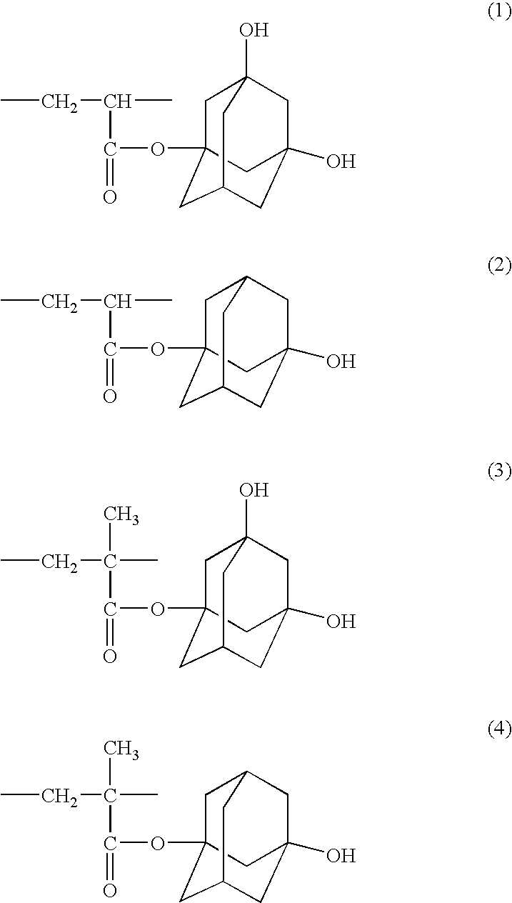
CCC(C)C(=O)OC12CC3(O)CC(O)(CC(C1)C3)C2.CCC(C)C(=O)OC12CC3CC(O)(CC(C1)C3)C2.CCC(C(=O)OC12CC3(O)CC(O)(CC(C1)C3)C2)(C)C.CCC(C(=O)OC12CC3CC(O)(CC(C1)C3)C2)(C)C
